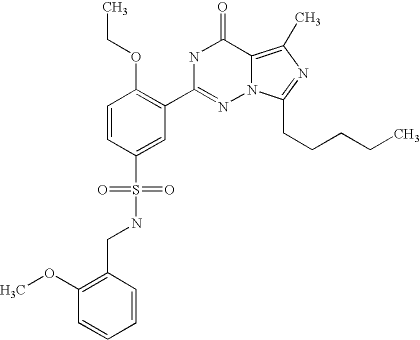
C1=CC(S(NCC2=C(OC)C=CC=C2)(=O)=O)=CC(C2=NN3C(=C(C)N=C3CCCCC)C(=O)N2)=C1OCC
